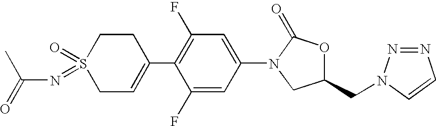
C1C=C(C2=C(F)C=C(N3CC(CN4N=NC=C4)OC3=O)C=C2F)CCS1(=O)=NC(C)=O
